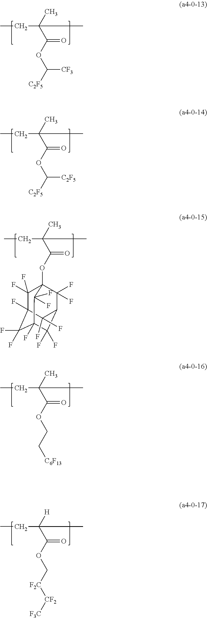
CCC(C(OC([C2F5])[CF3])=O)(C)C.CCC(C(OC([C2F5])[C2F5])=O)(C)C.CCC(C(OC12C(F)(F)C3(F)C(F)(F)C(F)(C(F)(F)C(C1(F)F)C3(F)F)C2(F)F)=O)(C)C.CCC(C(OCC[C6F13])=O)(C)C.CCC(C(OC[F2C][CF2][F3C])=O)([H])C
